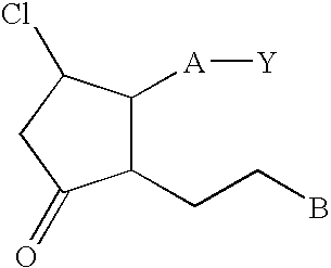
C1(CCB)C([A][Y])C(Cl)CC1=O
